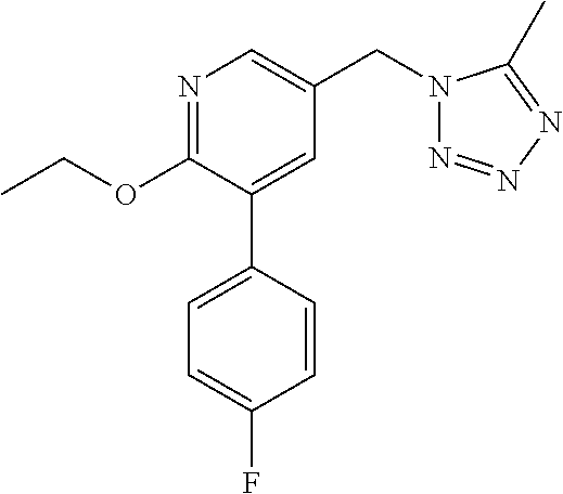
C1(OCC)=NC=C(CN2N=NN=C2C)C=C1C1=CC=C(F)C=C1
